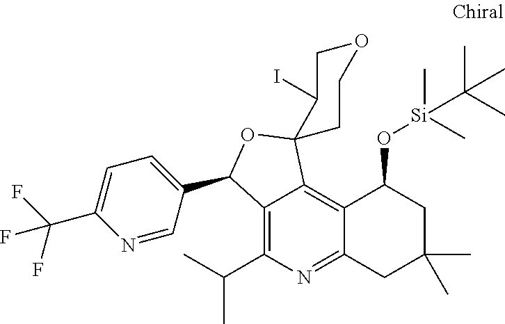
C12=C(C(C)C)N=C3C(=C1C1(OC2C2=CC=C(C(F)(F)F)N=C2)C(I)COCC1)C(O[Si](C)(C)C(C)(C)C)CC(C)(C)C3
